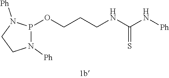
O(CCCNC(N[Ph])=S)P1N([Ph])CCN1[Ph]
